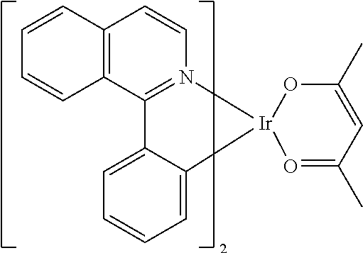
C12=N(C=CC3=C1C=CC=C3)[Ir]1(OC(C)=CC(C)=O1)C1=CC=CC=C21
